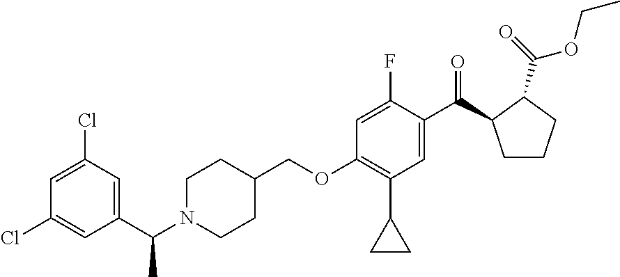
C1(COC2=C(C3CC3)C=C(C(=O)C3CCCC3C(=O)OCC)C(F)=C2)CCN(C(C2=CC(Cl)=CC(Cl)=C2)C)CC1
